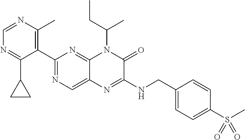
C1(C2=NC=C3C(=N2)N(C(C)CC)C(=O)C(NCC2=CC=C(S(=O)(=O)C)C=C2)=N3)=C(C)N=CN=C1C1CC1
